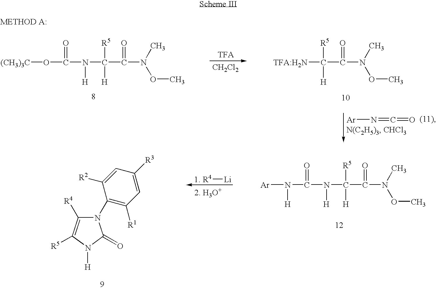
C(C(N(C)OC)=O)([R5])([H])N([H])C(N([Ar])[H])=O.[1. R4][Li].N1(C2=C([R1])C=C([R3])C=C2[R2])C([R4])=C([R5])N([H])C1=O.[(CH3)3C]OC(N([H])C(C(N(C)OC)=O)([H])[R5])=O.[CH2Cl2].C(C(N(C)OC)=O)([TFA:H2N])([R5])[H].[Ar]N=C=O
